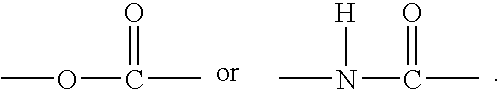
COC(C)=O.CN(C(C)=O)[H]
